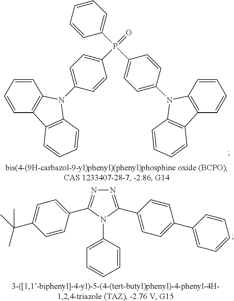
C1=CC=CC2=C1N(C1=CC=C(P(=O)(C3=CC=CC=C3)C3=CC=C(N4C5=C(C=CC=C5)C5=C4C=CC=C5)C=C3)C=C1)C1=C2C=CC=C1.N1=C(C2=CC=C(C3=CC=CC=C3)C=C2)N(C2=CC=CC=C2)C(C2=CC=C(C(C)(C)C)C=C2)=N1
